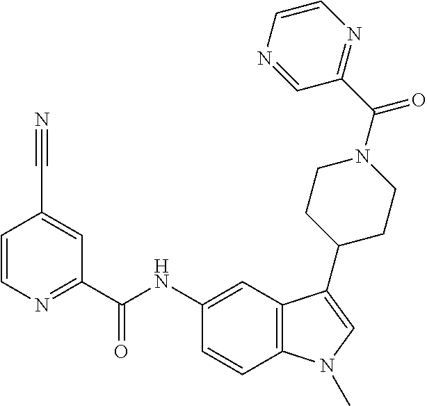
C1=CN=C(C(NC2=CC3=C(C=C2)N(C)C=C3C2CCN(C(C3=NC=CN=C3)=O)CC2)=O)C=C1C#N
